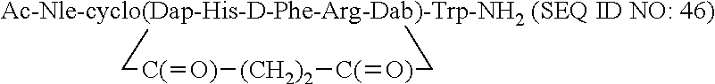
[Ac-Nle-cyclo(Dap-His-D-Phe-Arg-Dab)-Trp-NH2 (SEQ ID NO: 46)]1C[C(]=[O)][(CH2)2][C(]=[O)]C1
